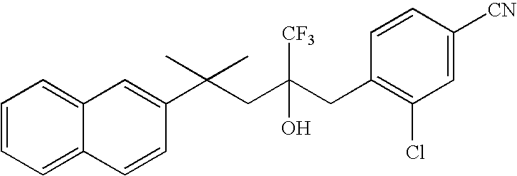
C1=CC(C(CC(CC2=C(Cl)C=C([CN])C=C2)(O)[CF3])(C)C)=CC2=CC=CC=C12
